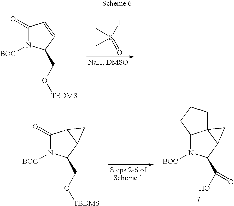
CS(I)(=O)(C)C.C1(=O)N([BOC])C(CO[TBDMS])C=C1.C12N([BOC])C(C(O)=O)C3C1(C3)CCC2.C1(=O)N([BOC])C(CO[TBDMS])C2C1C2
